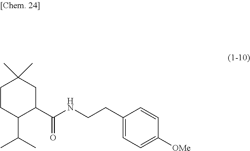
C1CC(C(C)C)C(C(=O)NCCC2=CC=C([OMe])C=C2)CC1(C)C
